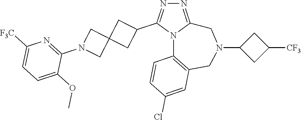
N1=C2N(C(C3CC4(C3)CN(C3=NC([F3C])=CC=C3OC)C4)=N1)C1=C(CN(C3CC([CF3])C3)C2)C=C(Cl)C=C1
